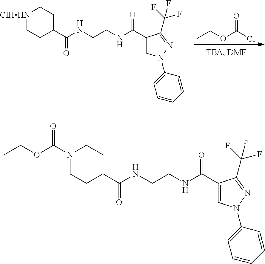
CCOC(Cl)=O.C1(C(NCCNC(=O)C2CC[ClHHN]CC2)=O)=CN(C2=CC=CC=C2)N=C1C(F)(F)F.C1(C(NCCNC(=O)C2CCN(C(OCC)=O)CC2)=O)=CN(C2=CC=CC=C2)N=C1C(F)(F)F
